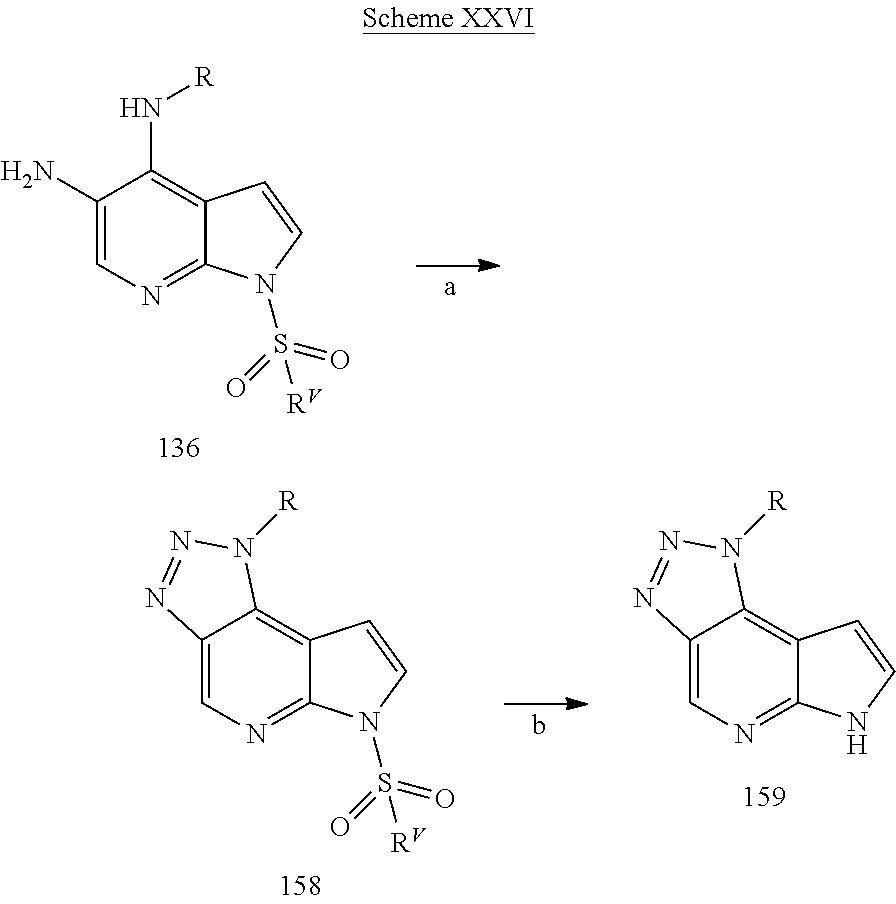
C1(N)=CN=C2C(=C1N[R])C=CN2S(=O)(=O)[RV].C12=CN=C3C(=C1N([R])N=N2)C=CN3S(=O)(=O)[RV].C12=CN=C3C(=C1N([R])N=N2)C=CN3
